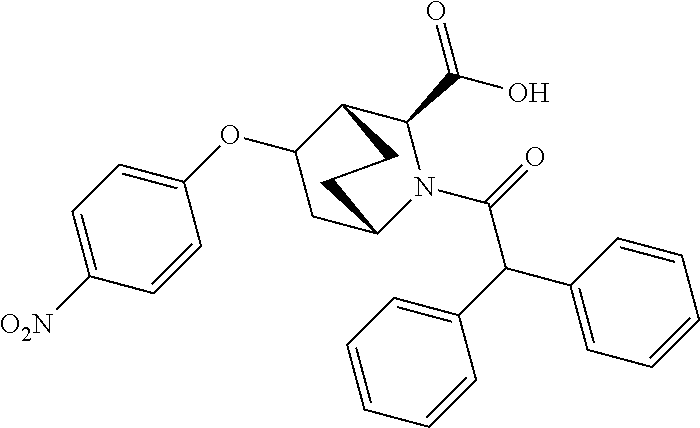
C1=CC=CC(C(C2=CC=CC=C2)C(=O)N2C(C(O)=O)C3C(OC4=CC=C([O2N])C=C4)CC2CC3)=C1
